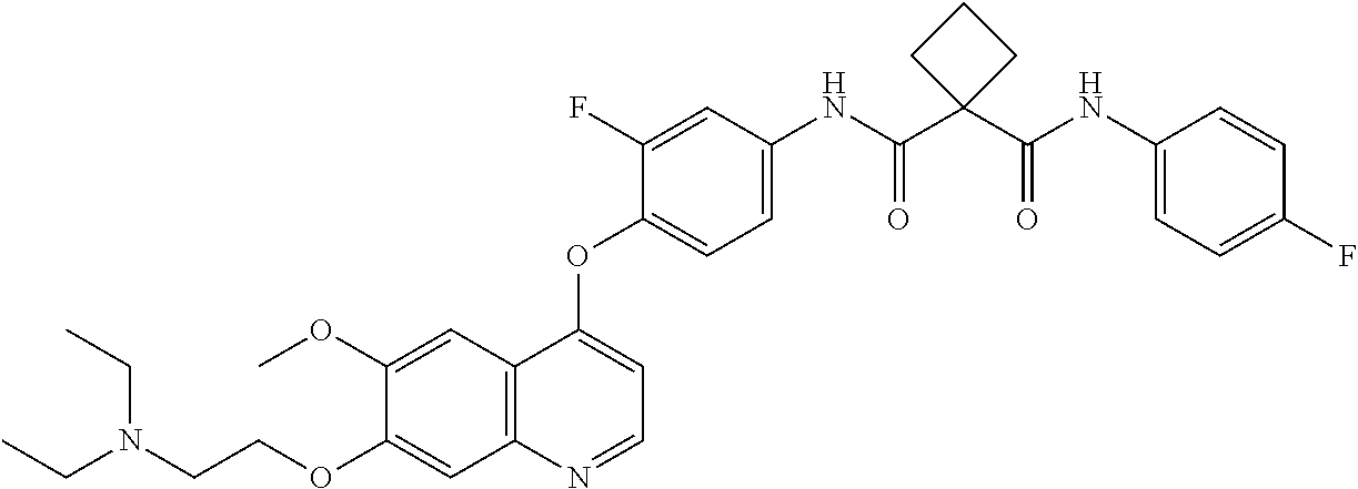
C1=C(OC)C(OCCN(CC)CC)=CC2=C1C(OC1=CC=C(NC(C3(C(NC4=CC=C(F)C=C4)=O)CCC3)=O)C=C1F)=CC=N2
